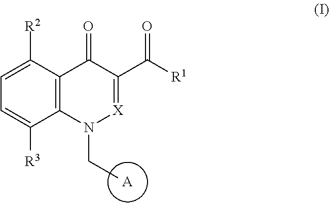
C12=C(N(CC)[X]=C(C(=O)[R1])C1=O)C([R3])=CC=C2[R2].[A]
